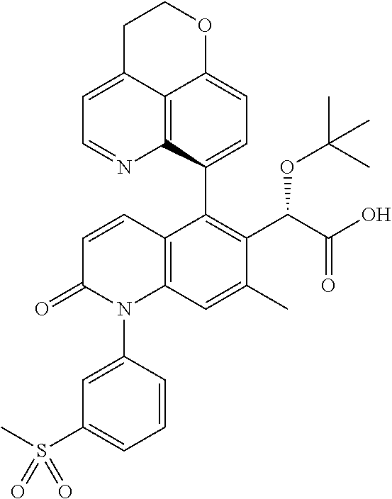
C12=C3C(C4=C(C(C(O)=O)OC(C)(C)C)C(C)=CC5=C4C=CC(=O)N5C4=CC(S(C)(=O)=O)=CC=C4)=CC=C1OCCC2=CC=N3
